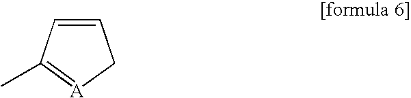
C1=CC(C)=[A]C1
